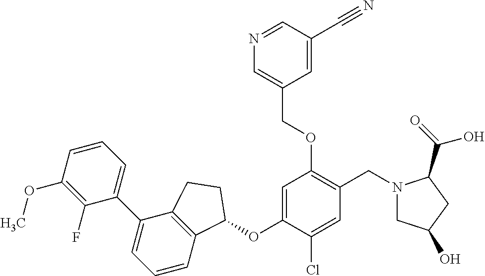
C1(F)=C(OC)C=CC=C1C1=CC=CC2=C1CCC2OC1=CC(OCC2=CN=CC(C#N)=C2)=C(CN2CC(O)CC2C(=O)O)C=C1Cl
